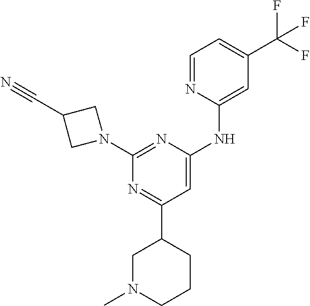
N1=C(C2CN(C)CCC2)C=C(NC2=CC(C(F)(F)F)=CC=N2)N=C1N1CC(C#N)C1
